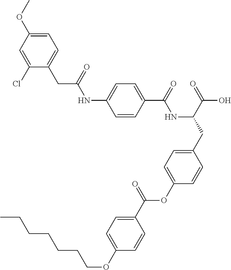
C1=CC(C(=O)NC(CC2=CC=C(OC(C3=CC=C(OCCCCCCC)C=C3)=O)C=C2)C(=O)O)=CC=C1NC(CC1=CC=C(OC)C=C1Cl)=O
